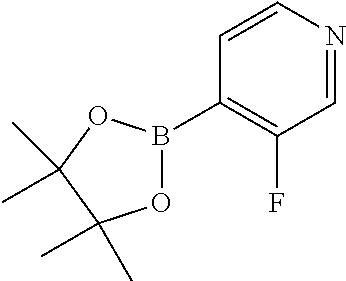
N1=CC(F)=C(B2OC(C)(C)C(C)(C)O2)C=C1
